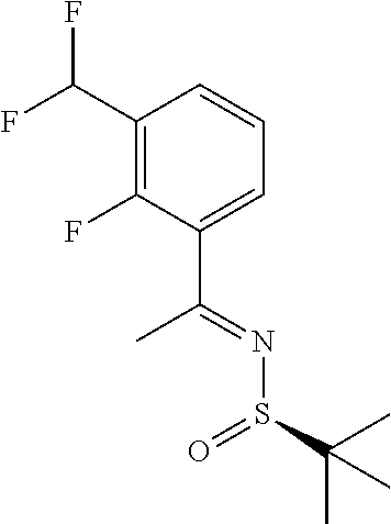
FC(C1=C(F)C(C(=NS(C(C)(C)C)=O)C)=CC=C1)F
